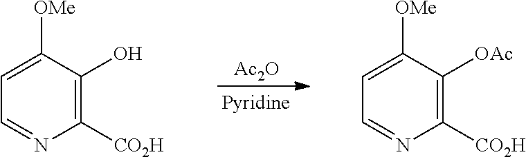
[Ac2O].C1([CO2H])=C(O)C([OMe])=CC=N1.C1([CO2H])=C([OAc])C([OMe])=CC=N1
